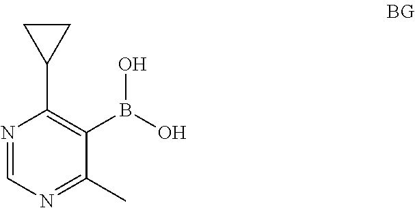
N1=CN=C(C)C(B(O)O)=C1C1CC1
